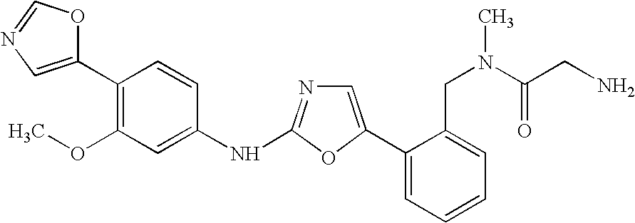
C1(C2=CN=CO2)=C(OC)C=C(NC2=NC=C(C3=CC=CC=C3CN(C(CN)=O)C)O2)C=C1
